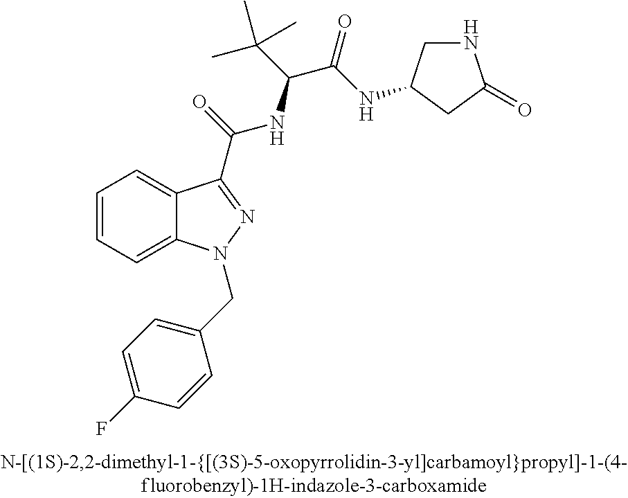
C1=CC=C2C(=C1)C(C(=O)NC(C(C)(C)C)C(=O)NC1CNC(=O)C1)=NN2CC1=CC=C(F)C=C1
